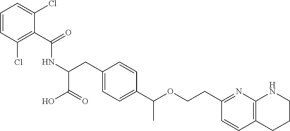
C(C1=C(Cl)C=CC=C1Cl)(=O)NC(C(O)=O)CC1=CC=C(C(OCCC2=NC3=C(C=C2)CCCN3)C)C=C1
